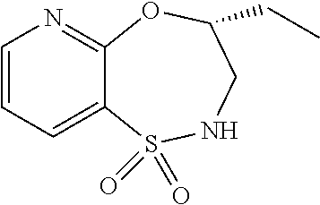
C1=CC=C2C(=N1)OC(CC)CNS2(=O)=O
